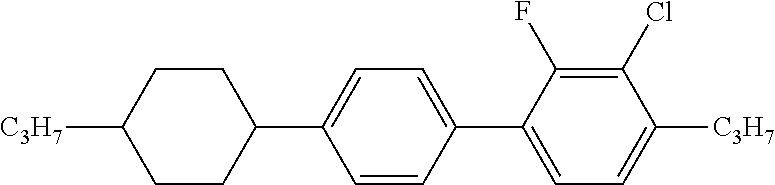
C1CC(C2=CC=C(C3=CC=C([C3H7])C(Cl)=C3F)C=C2)CCC1[C3H7]
